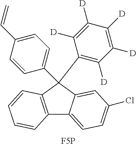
C12=C(C(C3=C([D])C([D])=C([D])C([D])=C3[D])(C3=CC=C(C=C)C=C3)C3=CC(Cl)=CC=C13)C=CC=C2.[F5P]
